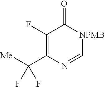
C1(F)=C(C([Me])(F)F)N=C[NPMB]C1=O
